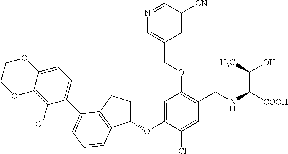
C1=C(OC2CCC3=C2C=CC=C3C2=CC=C3C(=C2Cl)OCCO3)C(Cl)=CC(CNC([COOH])C(C)O)=C1OCC1=CN=CC([CN])=C1
